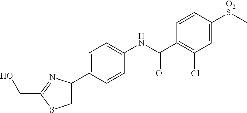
C1(C2=CSC(CO)=N2)=CC=C(NC(C2=C(Cl)C=C([O2S]C)C=C2)=O)C=C1
